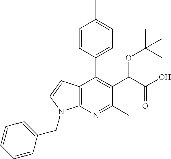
C12=C(N=C(C)C(C(C(O)=O)OC(C)(C)C)=C1C1=CC=C(C)C=C1)N(CC1=CC=CC=C1)C=C2
